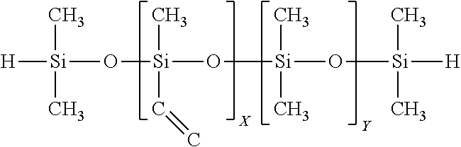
[H][Si](O[Si](O[Si](O[Si]([H])(C)C)(C)C)(C=C)C)(C)C
